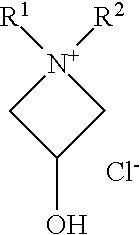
[N+]1([R2])([R1])CC(O)C1.[Cl-]
